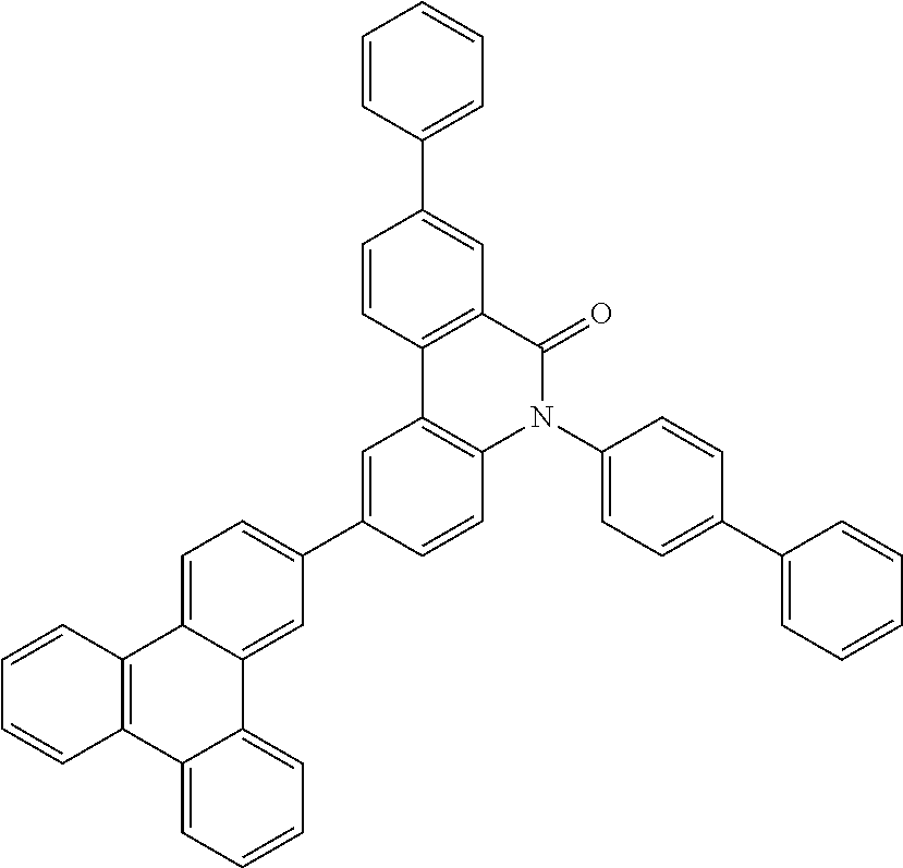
C1=CC2=C(C=C1)C1=CC=CC=C1C1=CC(C3=CC4=C(C=C3)N(C3=CC=C(C5=CC=CC=C5)C=C3)C(=O)C3=C4C=CC(C4=CC=CC=C4)=C3)=CC=C21
